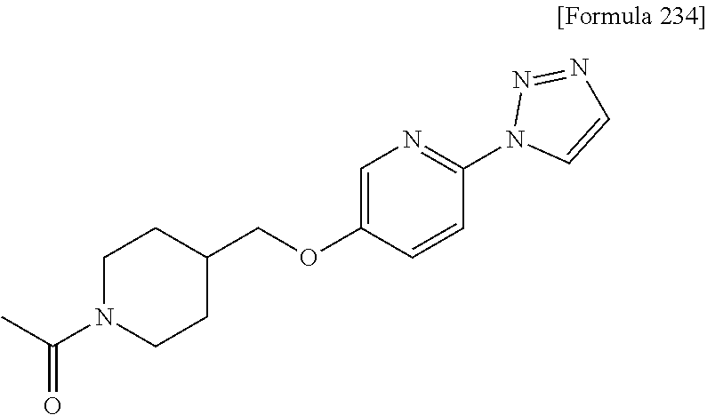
C1C(COC2=CN=C(N3C=CN=N3)C=C2)CCN(C(C)=O)C1
